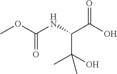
COC(=O)NC(C(O)=O)C(C)(O)C
